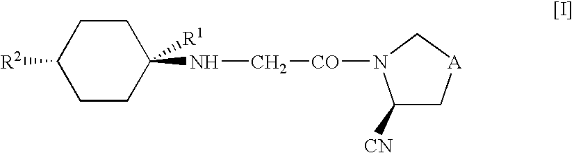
C1([R2])CCC(NC[CO]N2C([CN])C[A]C2)([R1])CC1
